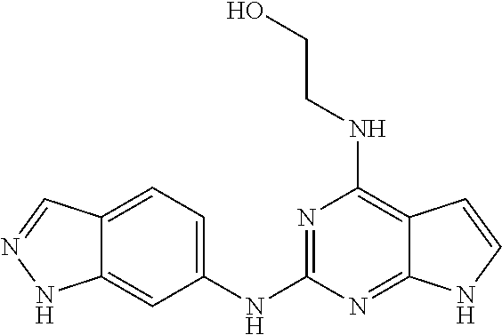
N1=C(NC2=CC=C3C(=C2)NN=C3)N=C2C(=C1NCCO)C=CN2
